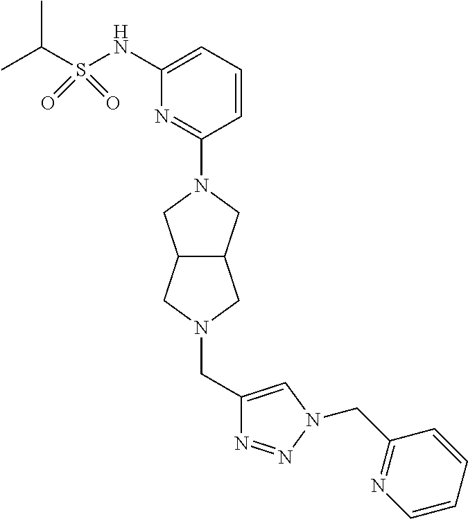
C1(NS(C(C)C)(=O)=O)=CC=CC(N2CC3C(C2)CN(CC2=CN(CC4=NC=CC=C4)N=N2)C3)=N1
